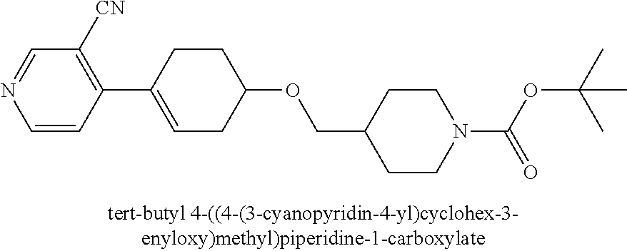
N1=CC([CN])=C(C2=CCC(OCC3CCN(C(=O)OC(C)(C)C)CC3)CC2)C=C1
